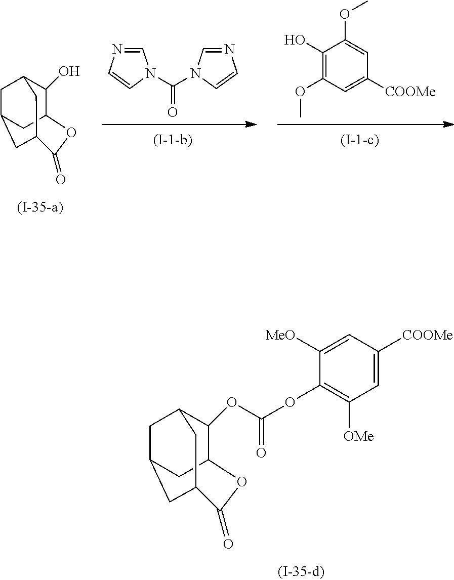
C(OC1=C([OMe])C=C([COOMe])C=C1[MeO])(=O)OC1C2CC3CC1CC(C(=O)O2)C3.C1(O)=C(OC)C=C([COOMe])C=C1OC.C(=O)(N1C=NC=C1)N1C=NC=C1.OC1C2CC3CC1CC(C(=O)O2)C3
